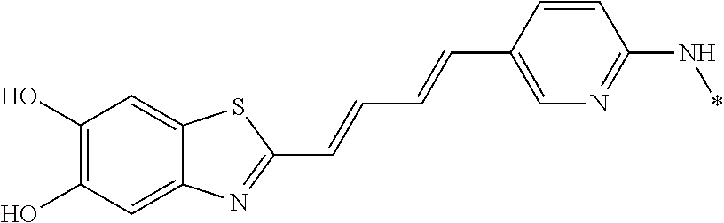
C1(O)=C(O)C=C2C(=C1)SC(C=CC=CC1=CN=C(N*)C=C1)=N2
